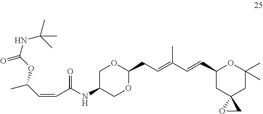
C1C(NC(C=CC(C)OC(NC(C)(C)C)=O)=O)COC(CC=C(C=CC2CC3(CC(C)(C)O2)OC3)C)O1
